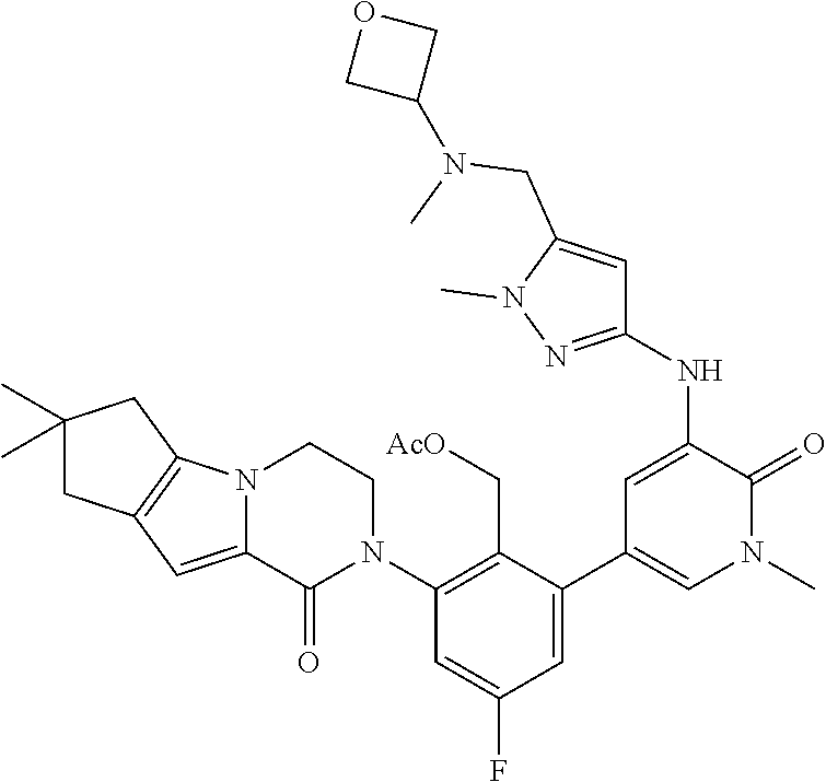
N12C(=CC3=C1CC(C)(C)C3)C(=O)N(C1=C(C[AcO])C(C3=CN(C)C(=O)C(NC4=NN(C)C(CN(C)C5COC5)=C4)=C3)=CC(F)=C1)CC2
